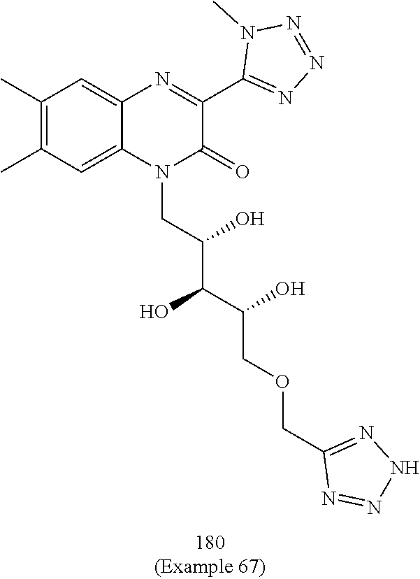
C(COCC1=NNN=N1)(C(O)C(CN1C(=O)C(C2=NN=NN2C)=NC2=CC(C)=C(C)C=C12)O)O
